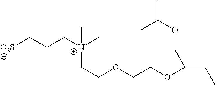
C(OCCOC(C*)COC(C)C)C[N+](C)(C)CCC[O3S]
